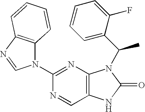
C12=C(N=C(N3C4=C(N=C3)C=CC=C4)N=C1)N(C(C1=CC=CC=C1F)C)C(=O)N2
